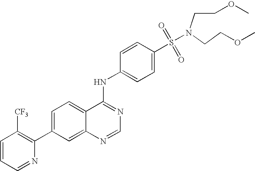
C1=CC=NC(C2=CC=C3C(=C2)N=CN=C3NC2=CC=C(S(=O)(=O)N(CCOC)CCOC)C=C2)=C1[CF3]
